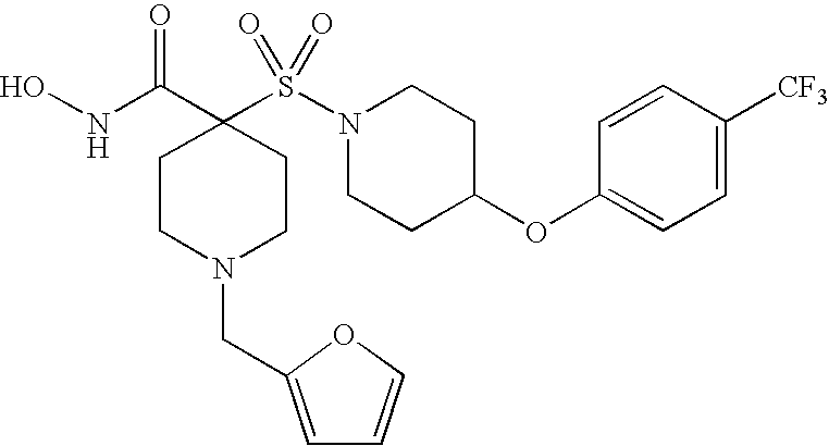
C1CN(CC2=CC=CO2)CCC1(C(NO)=O)S(N1CCC(OC2=CC=C([CF3])C=C2)CC1)(=O)=O
